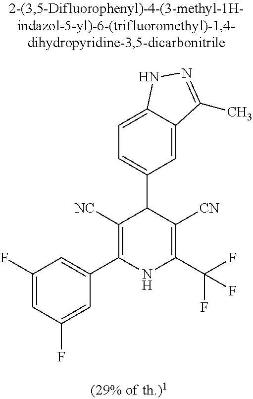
C1=C2C(=CC=C1C1C([NC])=C(C3=CC(F)=CC(F)=C3)NC(C(F)(F)F)=C1[CN])NN=C2C
